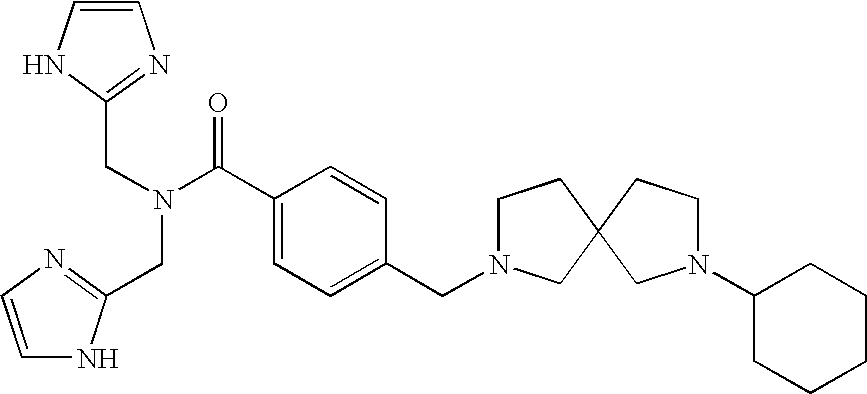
C1=CNC(CN(C(C2=CC=C(CN3CCC4(C3)CN(C3CCCCC3)CC4)C=C2)=O)CC2=NC=CN2)=N1
